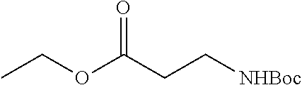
CCOC(CC[NHBoc])=O
